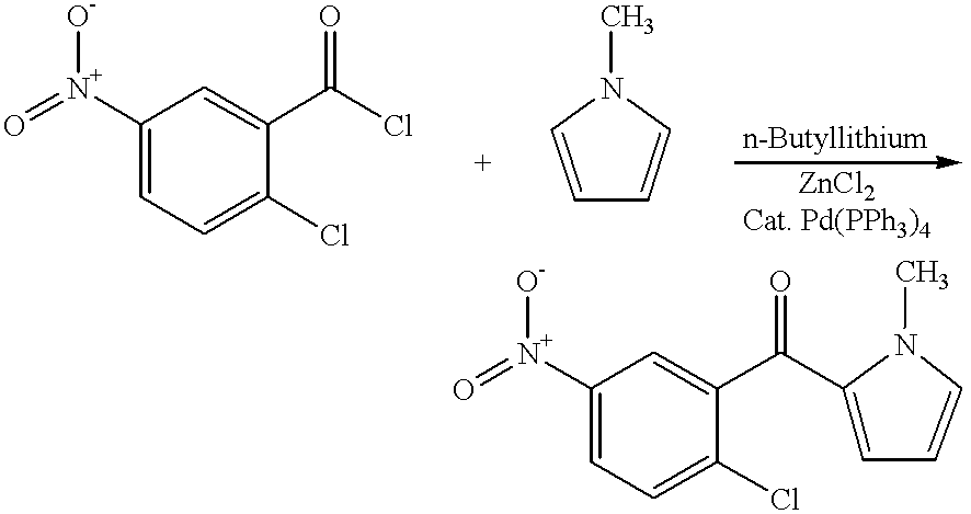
C1([N+](=O)[O-])=CC=C(Cl)C(C(Cl)=O)=C1.C1=CN(C)C=C1.C1([N+](=O)[O-])=CC=C(Cl)C(C(C2=CC=CN2C)=O)=C1
